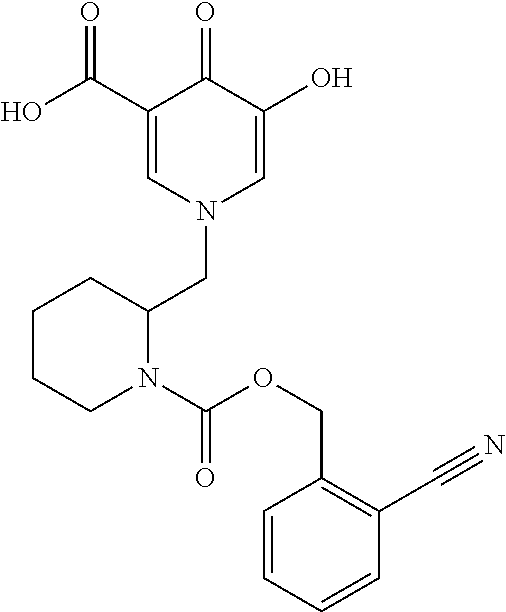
C1(C(=O)O)=CN(CC2CCCCN2C(OCC2=C(C#N)C=CC=C2)=O)C=C(O)C1=O
